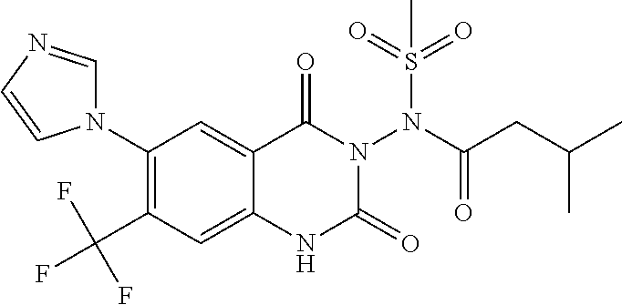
C1(N2C=NC=C2)=C(C(F)(F)F)C=C2C(=C1)C(=O)N(N(C(=O)CC(C)C)S(=O)(=O)C)C(=O)N2
